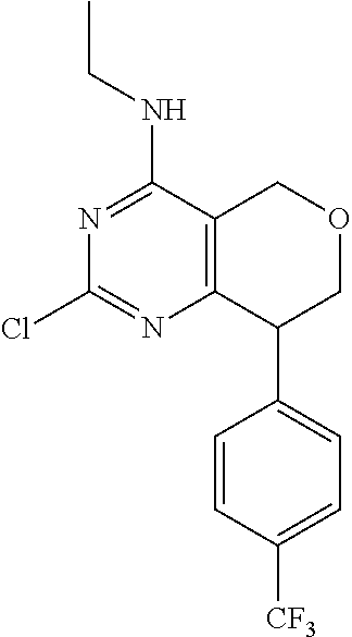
N1=C(NCC)C2=C(N=C1Cl)C(C1=CC=C([CF3])C=C1)COC2
